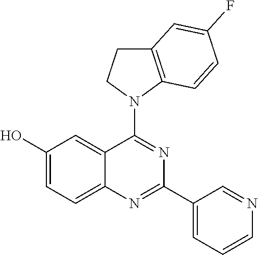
C1(O)=CC=C2C(=C1)C(N1CCC3=C1C=CC(F)=C3)=NC(C1=CC=CN=C1)=N2
